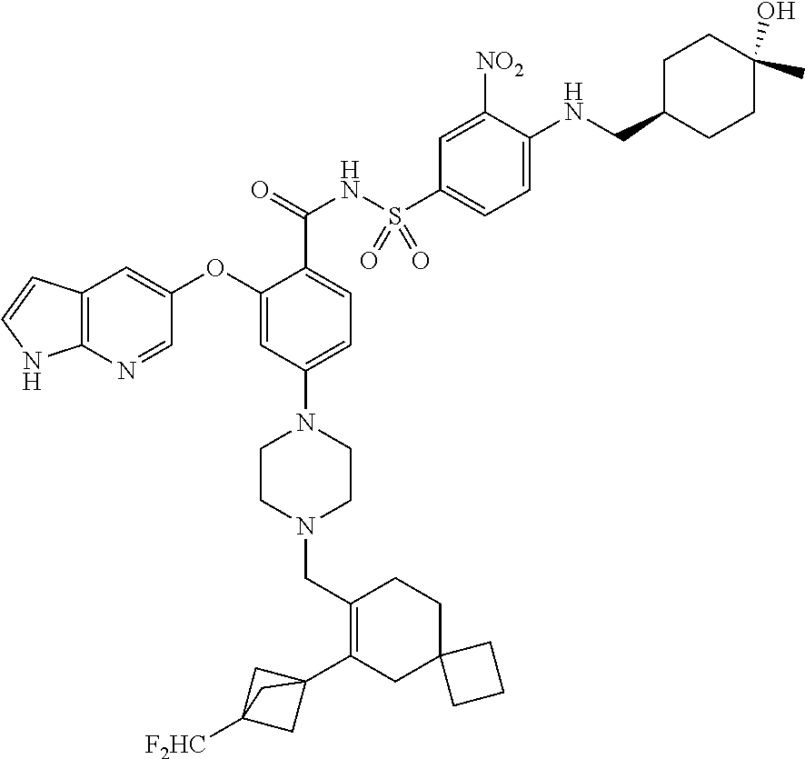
C1(OC2=CC3=C(N=C2)NC=C3)=CC(N2CCN(CC3=C(C45CC([F2HC])(C4)C5)CC4(CC3)CCC4)CC2)=CC=C1C(=O)NS(C1=CC=C(NCC2CCC(O)(C)CC2)C([NO2])=C1)(=O)=O
